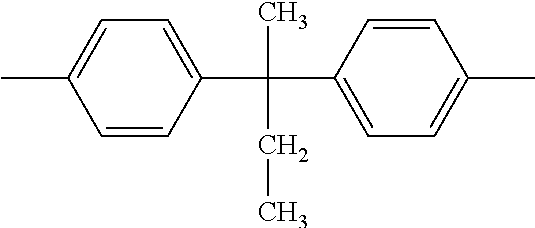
C1=CC(C(C2=CC=C(C)C=C2)(CC)C)=CC=C1C
